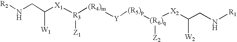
[(R4)m]([R3]([X1]C(CN[R2])[W1])[Z1])[Y][(R5)p][(R6)q]([Z2])[X2]C(CN[R1])[W2]
